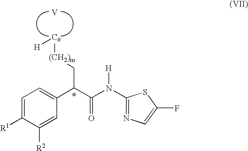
C1(N([H])C(C(C2=CC=C([R1])C([R2])=C2)C[(CH2)m][C#][H])=O)=NC=C(F)S1.[V]
